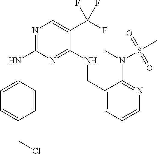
N(C1=NC=C(C(F)(F)F)C(NCC2=CC=CN=C2N(S(=O)(C)=O)C)=N1)C1=CC=C(CCl)C=C1
